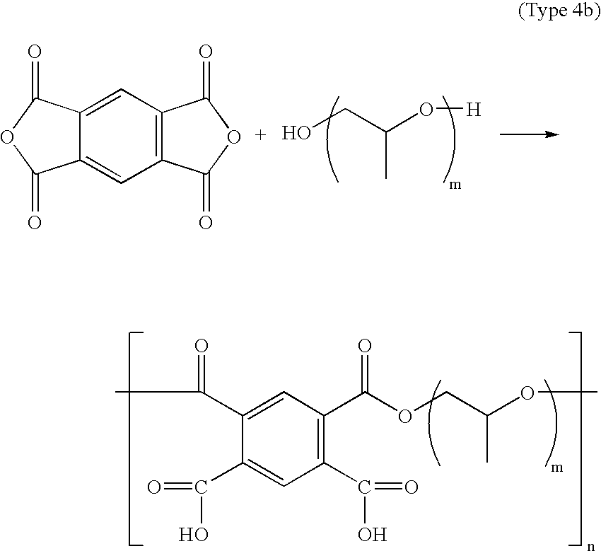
OCC(O[H])C.C12=CC3=C(C=C1C(=O)OC2=O)C(=O)OC3=O.C1(C(=O)O)=C(C(OCC(OC)C)=O)C=C(C(C)=O)C(C(=O)O)=C1
